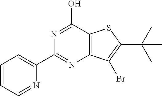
C1(C2=CC=CC=N2)=NC2=C(C(O)=N1)SC(C(C)(C)C)=C2Br
